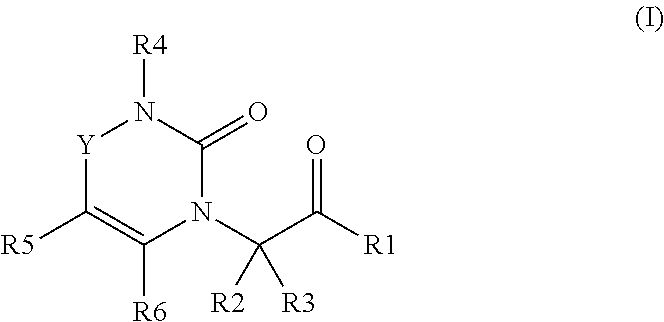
[Y]1C([R5])=C([R6])N(C(C([R1])=O)([R2])[R3])C(=O)N1[R4]
